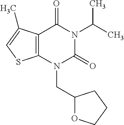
C12=C(N(CC3OCCC3)C(=O)N(C(C)C)C1=O)SC=C2C
